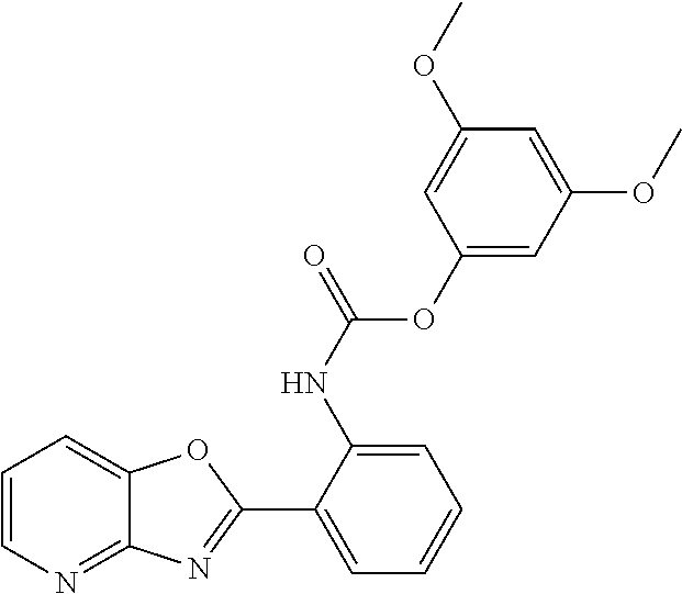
C1(NC(OC2=CC(OC)=CC(OC)=C2)=O)=CC=CC=C1C1=NC2=NC=CC=C2O1
